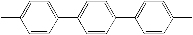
C1=CC(C2=CC=C(C3=CC=C(C)C=C3)C=C2)=CC=C1C
